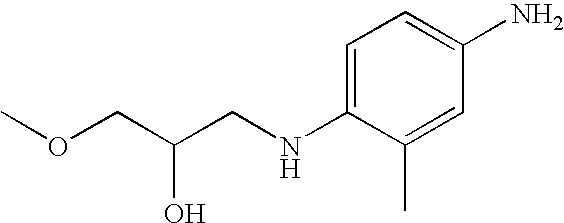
C1=C(NCC(COC)O)C(C)=CC(N)=C1
